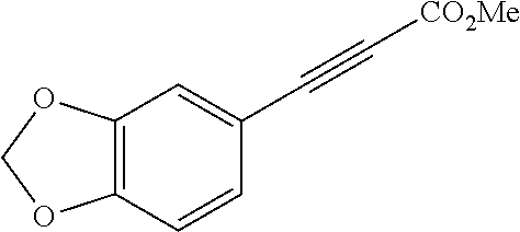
C12=C(C=CC(C#C[CO2Me])=C1)OCO2
